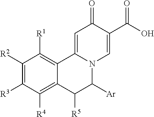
C1=C2N(C=C(C(O)=O)C1=O)C([Ar])C([R5])C1=C([R4])C([R3])=C([R2])C([R1])=C21
